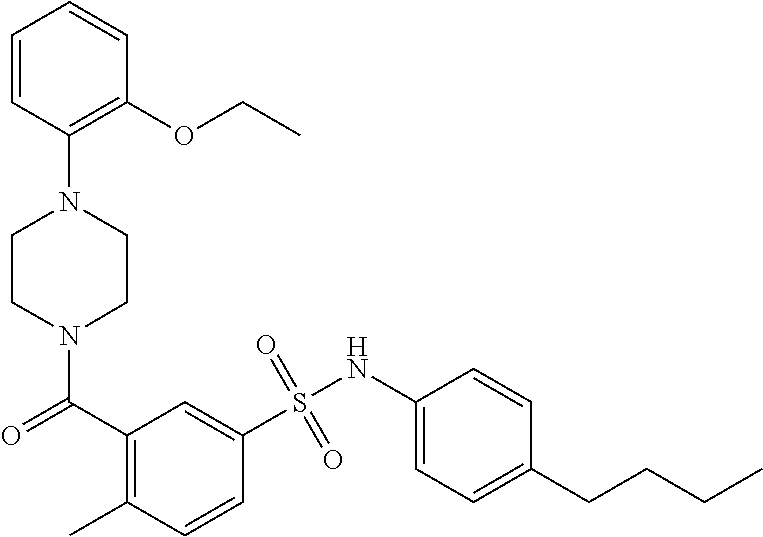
N1(C(C2=C(C)C=CC(S(NC3=CC=C(CCCC)C=C3)(=O)=O)=C2)=O)CCN(C2=C(OCC)C=CC=C2)CC1
